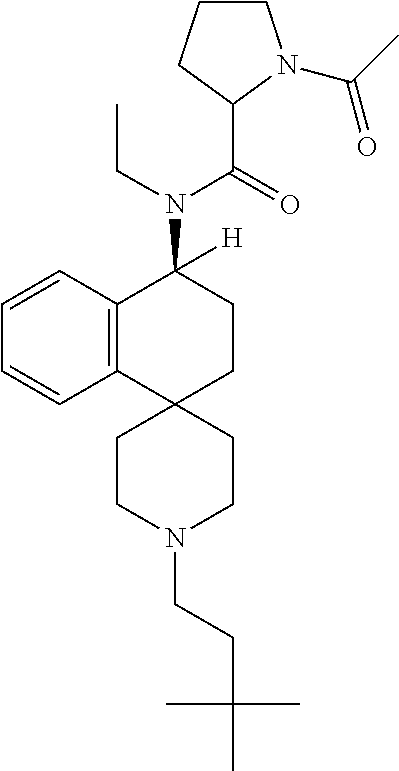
C12=C(C=CC=C1)C(N(C(C1N(C(=O)C)CCC1)=O)CC)([H])CCC21CCN(CCC(C)(C)C)CC1
